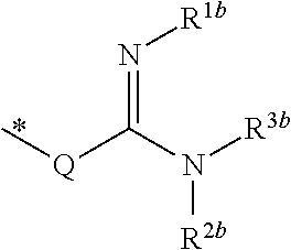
N(=C(N([R3b])[R2b])[Q]C)[R1b]
